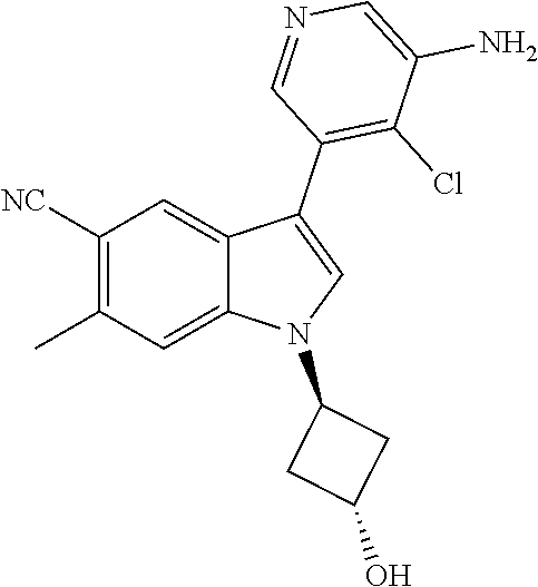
C1([NC])=C(C)C=C2C(=C1)C(C1=C(Cl)C(N)=CN=C1)=CN2C1CC(O)C1
